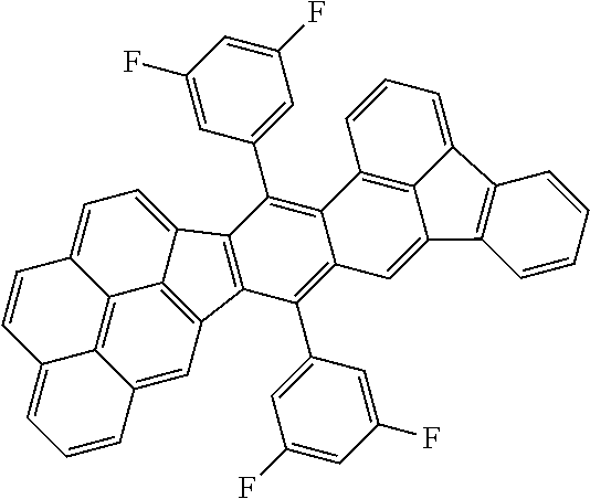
C12=C3C4=CC5=C1C(=CC=C2C=CC3=CC=C4)C1=C5C(C2=CC(F)=CC(F)=C2)=C2C(=C1C1=CC(F)=CC(F)=C1)C1=C3C(=C2)C2=C(C3=CC=C1)C=CC=C2
